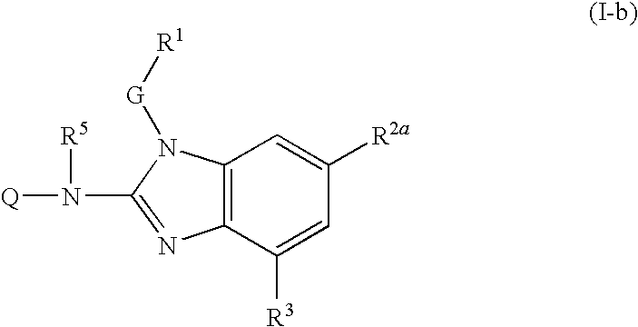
C12=C(C([R3])=CC([R2a])=C1)N=C(N([R5])[Q])N2[G][R1]
